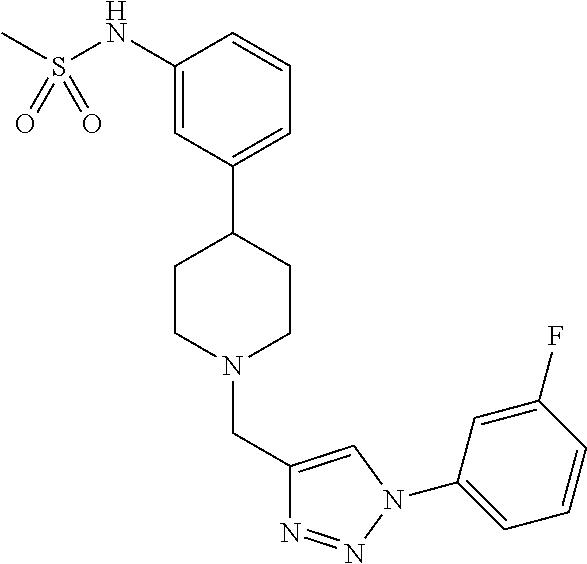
C1(NS(C)(=O)=O)=CC(C2CCN(CC3=CN(C4=CC=CC(F)=C4)N=N3)CC2)=CC=C1
